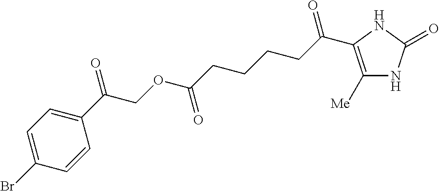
C1([Me])=C(C(CCCCC(OCC(C2=CC=C(Br)C=C2)=O)=O)=O)NC(=O)N1
